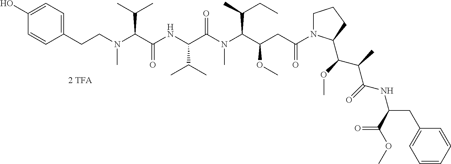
C(N(C(C(NC(C(N(C(C(CC(N1CCCC1C(OC)C(C)C(=O)NC(C(OC)=O)CC1=CC=CC=C1)=O)OC)C(C)CC)C)=O)C(C)C)=O)C(C)C)C)CC1=CC=C(O)C=C1
